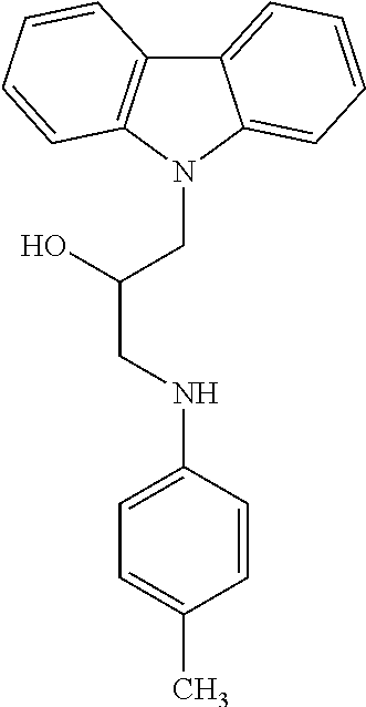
C12=CC=CC=C1N(CC(O)CNC1=CC=C(C)C=C1)C1=C2C=CC=C1
